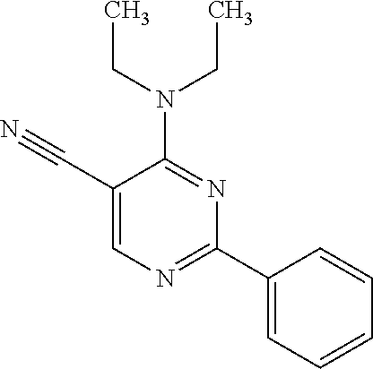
C(C1=CN=C(C2=CC=CC=C2)N=C1N(CC)CC)#N
